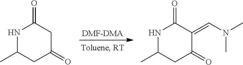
[DMF-DMA].N1C(C)CC(=O)CC1=O.N1C(C)CC(=O)C(=CN(C)C)C1=O
